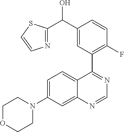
C1=C(N2CCOCC2)C=C2C(=C1)C(C1=C(F)C=CC(C(C3=NC=CS3)O)=C1)=NC=N2
